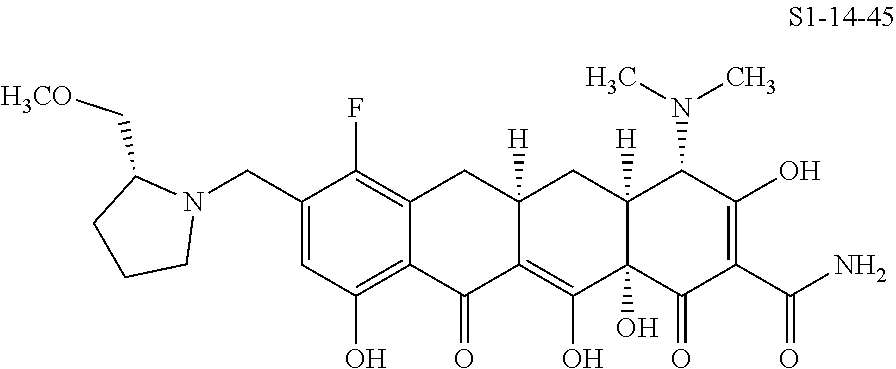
C1(CN2C(C[H3CO])CCC2)=CC(O)=C2C(=C1F)CC1([H])C(=C(O)C3(O)C([H])(C1)C(N(C)C)C(O)=C(C(N)=O)C3=O)C2=O
